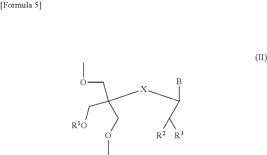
BC(C([R3])[R2])[X]C(COC)(COC)C[R1O]
